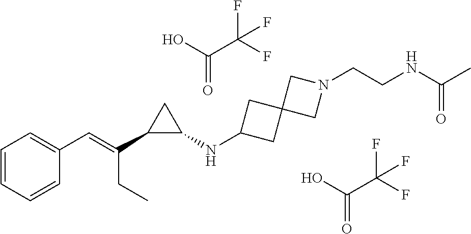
C1=CC=CC(C=C(C2C(NC3CC4(C3)CN(CCNC(C)=O)C4)C2)CC)=C1.C(=O)(O)C(F)(F)F.C(=O)(O)C(F)(F)F
